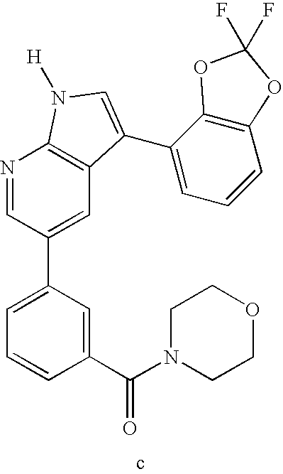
C1(C(=O)N2CCOCC2)=CC(C2=CC3=C(N=C2)N([H])C=C3C2=CC=CC3=C2OC(F)(F)O3)=CC=C1
